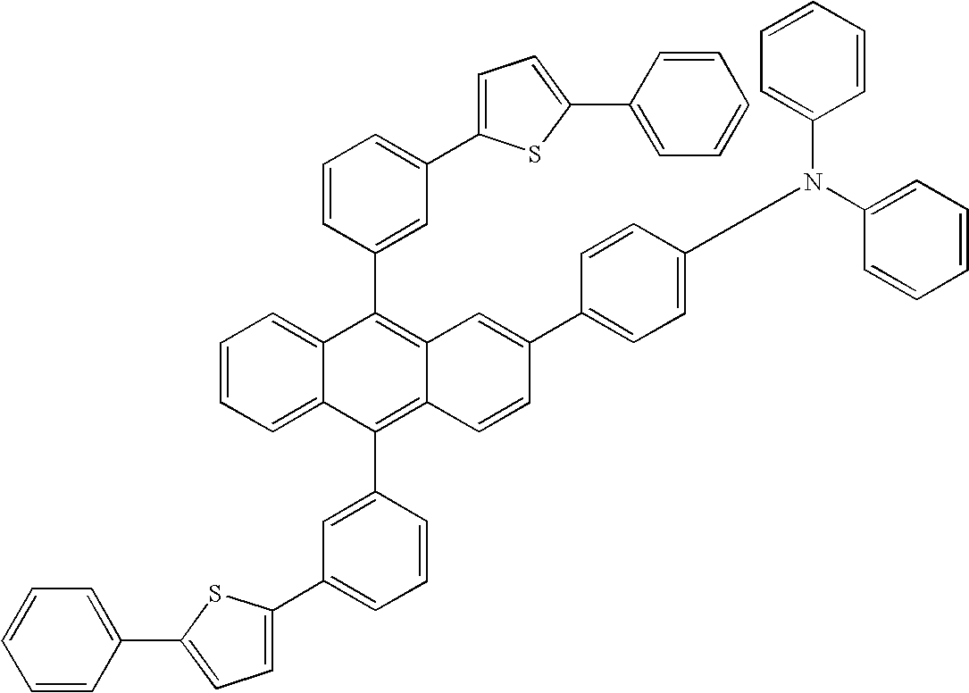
C1=CC=C(C2=CC=C(C3=CC=CC=C3)S2)C=C1C1=C2C(=C(C3=CC(C4=CC=C(C5=CC=CC=C5)S4)=CC=C3)C3=CC=CC=C13)C=CC(C1=CC=C(N(C3=CC=CC=C3)C3=CC=CC=C3)C=C1)=C2
